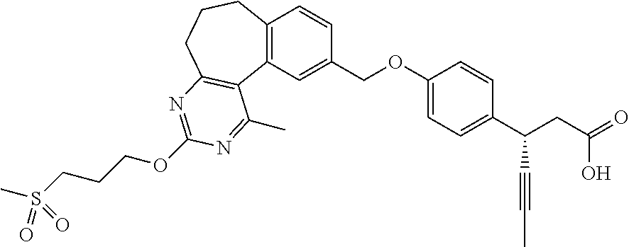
C12=C(C=C(COC3=CC=C(C(CC(=O)O)C#CC)C=C3)C=C1)C1=C(CCC2)N=C(OCCCS(C)(=O)=O)N=C1C
